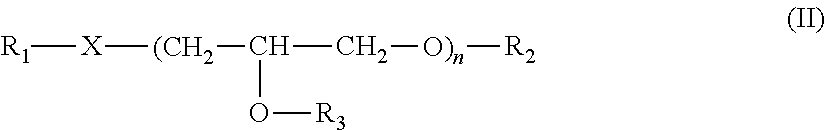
[R1][X][(CH2]C(C[O)n][R2])O[R3]
